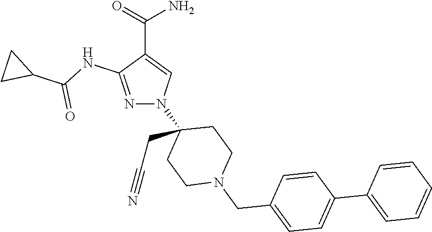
N1=C(NC(C2CC2)=O)C(C(=O)N)=CN1C1(CC#N)CCN(CC2=CC=C(C3=CC=CC=C3)C=C2)CC1
